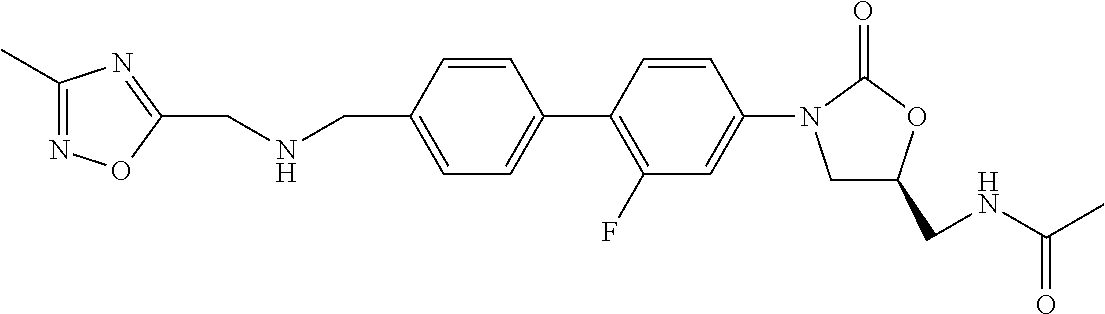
C(C1=CC=C(C2=C(F)C=C(N3CC(CNC(C)=O)OC3=O)C=C2)C=C1)NCC1=NC(C)=NO1
